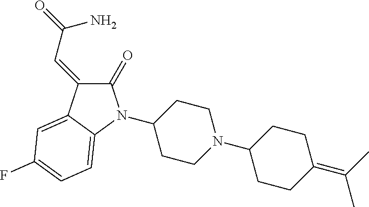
C1(N2C(=O)C(=CC(=O)N)C3=CC(F)=CC=C32)CCN(C2CCC(=C(C)C)CC2)CC1
